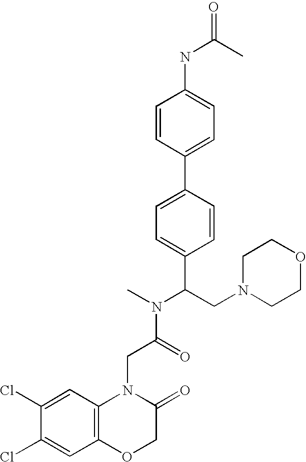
C1=C(Cl)C(Cl)=CC2=C1N(CC(N(C)C(C1=CC=C(C3=CC=C(NC(C)=O)C=C3)C=C1)CN1CCOCC1)=O)C(=O)CO2
